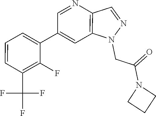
C1(C2=CC3=C(N=C2)C=NN3CC(N2CCC2)=O)=CC=CC(C(F)(F)F)=C1F
